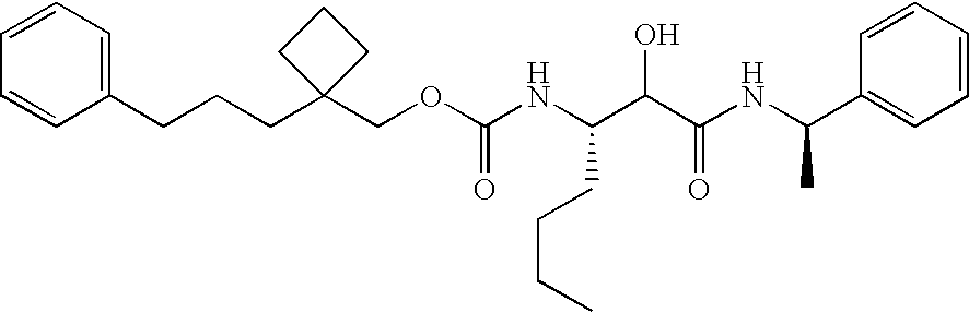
C1(CCCC2(COC(NC(C(C(NC(C3=CC=CC=C3)C)=O)O)CCCC)=O)CCC2)=CC=CC=C1
